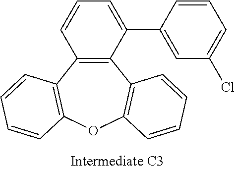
C12=C(C(C3=CC(Cl)=CC=C3)=CC=C1)C1=C(OC3=C2C=CC=C3)C=CC=C1
